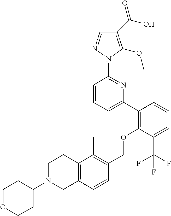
C1(C(O)=O)=C(OC)N(C2=NC(C3=C(OCC4=C(C)C5=C(C=C4)CN(C4CCOCC4)CC5)C(C(F)(F)F)=CC=C3)=CC=C2)N=C1
